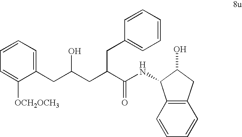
C1([OCH2OCH3])=CC=CC=C1CC(CC(C(NC1C2=C(C=CC=C2)CC1O)=O)CC1=CC=CC=C1)O
